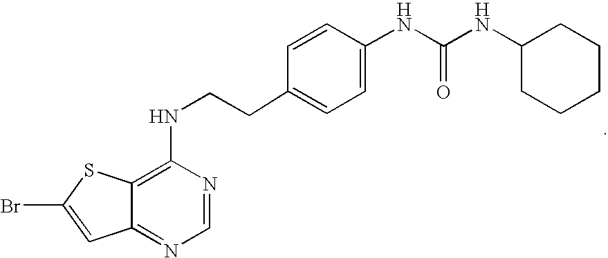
C1(NCCC2=CC=C(NC(NC3CCCCC3)=O)C=C2)=C2C(=NC=N1)C=C(Br)S2
